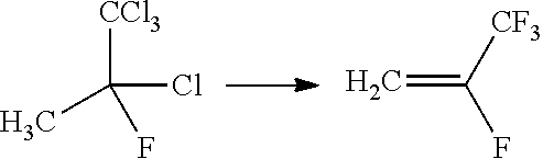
C(Cl)([CCl3])(C)F.C=C([CF3])F
